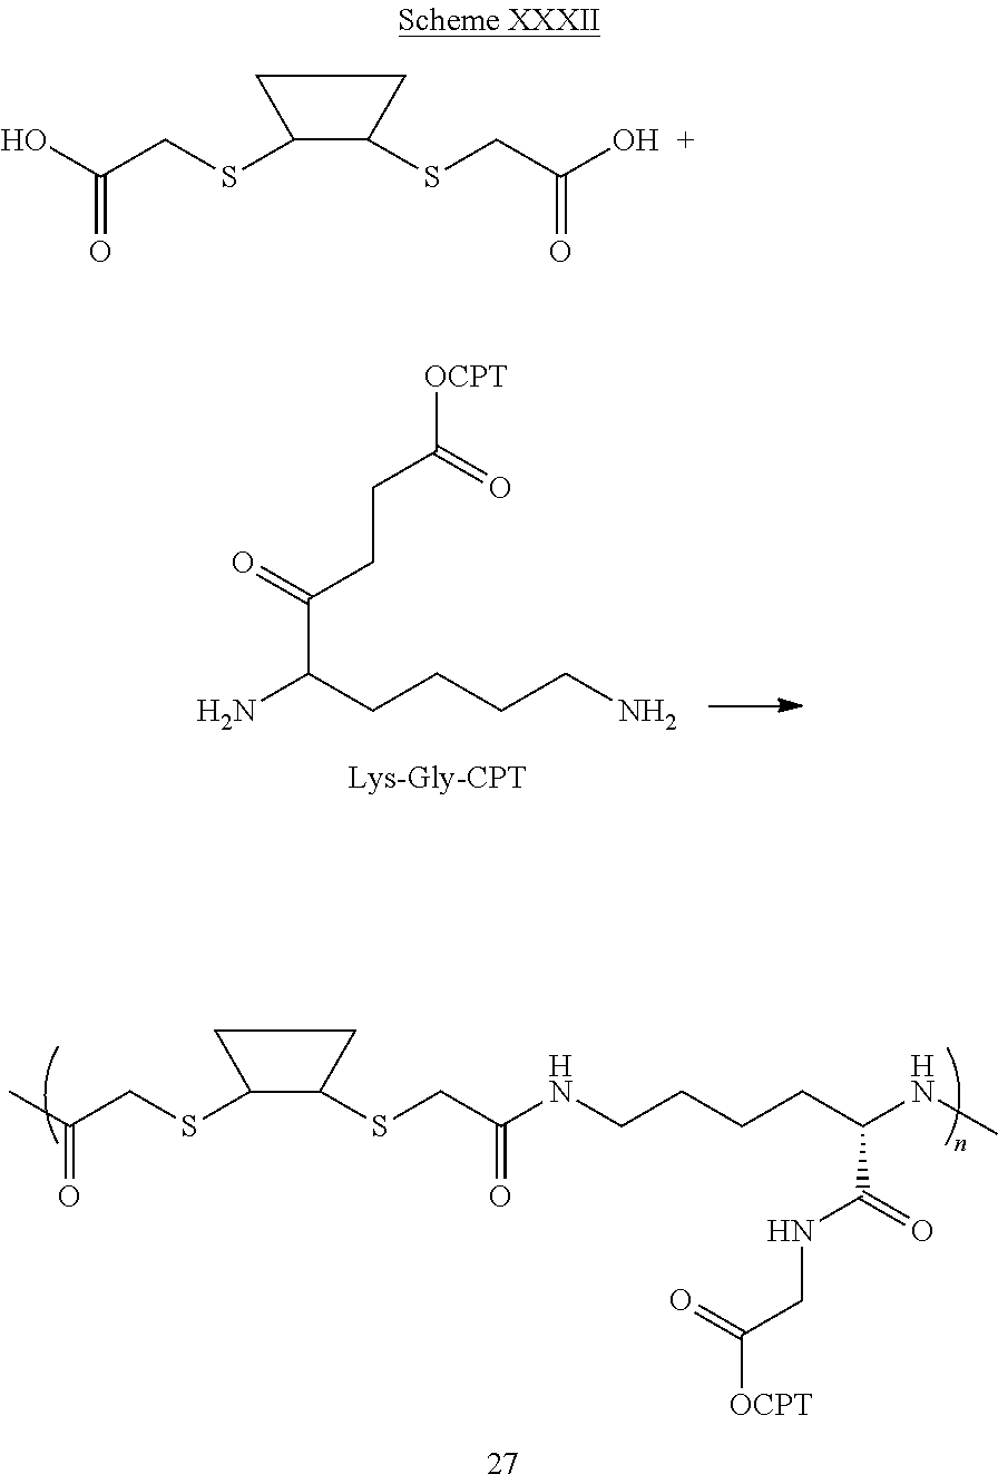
CC(=O)CSC1C(SCC(=O)NCCCCC(NC)C(NCC(=O)[OCPT])=O)CC1.[OCPT]C(CCC(=O)C(N)CCCCN)=O.OC(=O)CSC1C(SCC(=O)O)CC1
